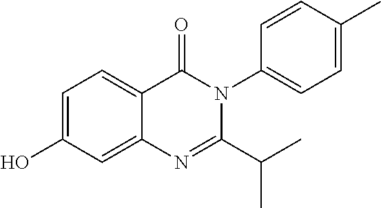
C1=C(O)C=C2C(=C1)C(=O)N(C1=CC=C(C)C=C1)C(C(C)C)=N2
